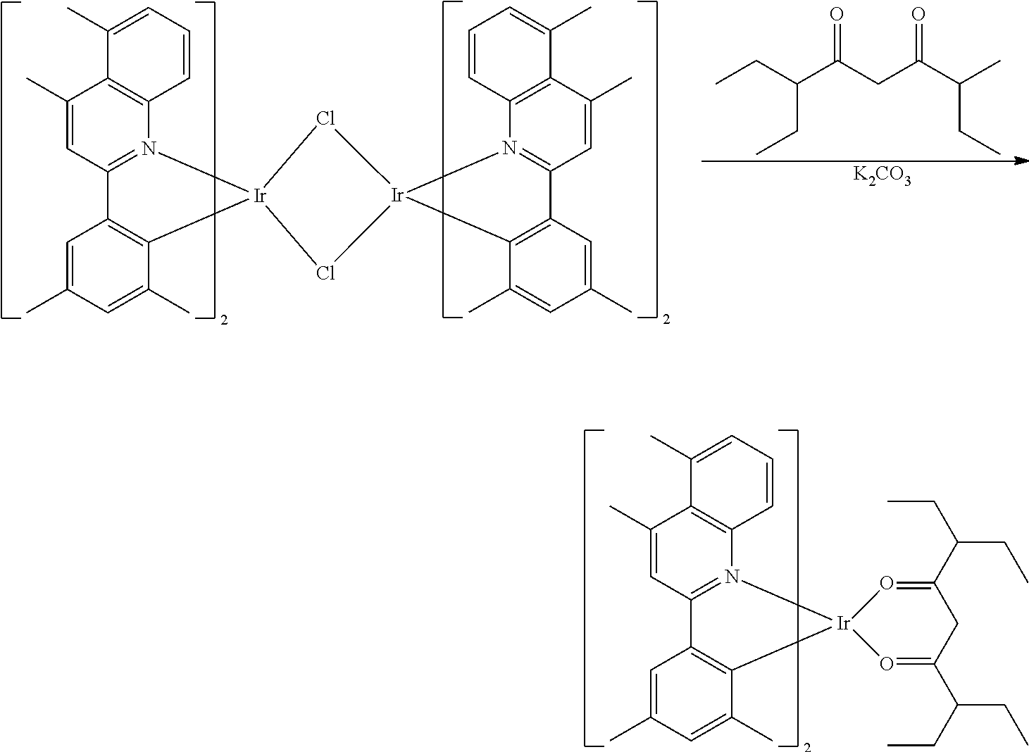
C1(C)=CC2=N(C3=C1C(C)=CC=C3)[Ir]1(C3=C2C=C(C)C=C3C)O=C(C(CC)CC)CC(C(CC)CC)=O1.C1(C)=CC2=N(C3=C1C(C)=CC=C3)[Ir]1(C3=C2C=C(C)C=C3C)Cl[Ir]2(N3=C(C=C(C)C4=C3C=CC=C4C)C3=C2C(C)=CC(C)=C3)Cl1.O=C(CC(C(CC)C)=O)C(CC)CC.[K2CO3]
